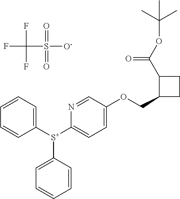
FC(F)(F)S([O-])(=O)=O.C1=CC=C([S+](C2=CC=C(OCC3CCC3C(OC(C)(C)C)=O)C=N2)C2=CC=CC=C2)C=C1
